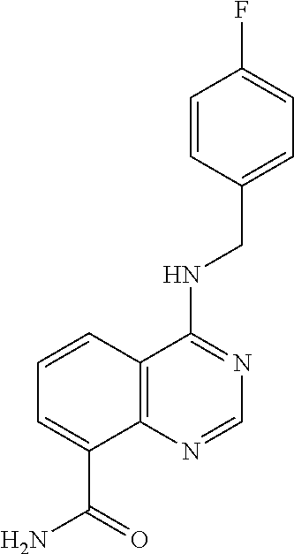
C1(CNC2=NC=NC3=C2C=CC=C3C(=O)N)=CC=C(F)C=C1
